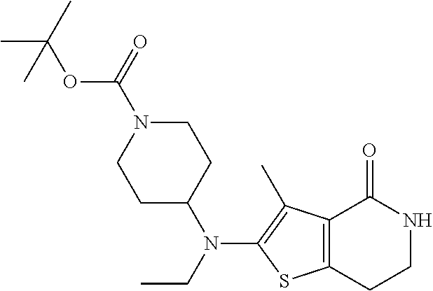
C1C(N(CC)C2=C(C)C3=C(S2)CCNC3=O)CCN(C(=O)OC(C)(C)C)C1
